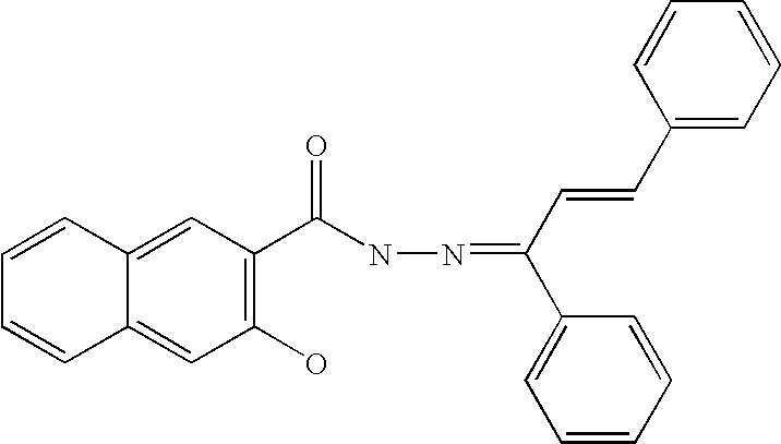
C1(O)=C(C(NN=C(C2=CC=CC=C2)C=CC2=CC=CC=C2)=O)C=C2C(=C1)C=CC=C2
